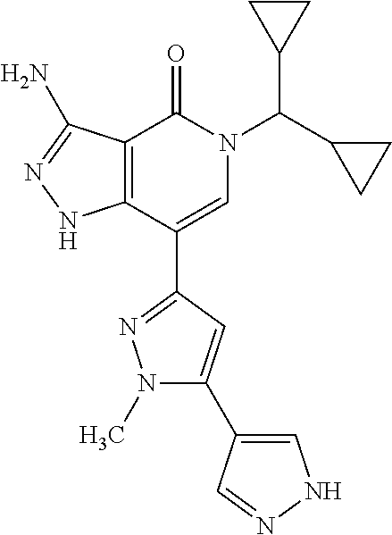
C12=C(C(C3=NN(C)C(C4=CNN=C4)=C3)=CN(C(C3CC3)C3CC3)C1=O)NN=C2N
